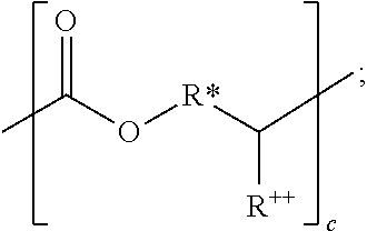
CC(O[R*]C(C)[R++])=O
